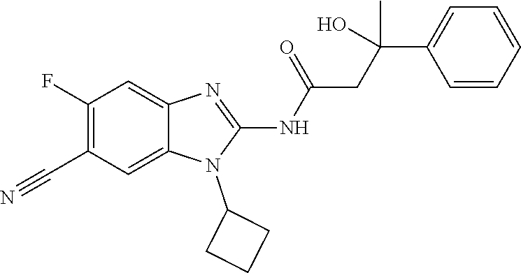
C1(F)=C(C#N)C=C2C(=C1)N=C(NC(=O)CC(C1=CC=CC=C1)(O)C)N2C1CCC1
